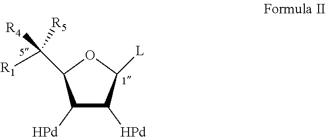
C1([Pd])C([Pd])C([L])OC1C([R4])([R5])[R1]
